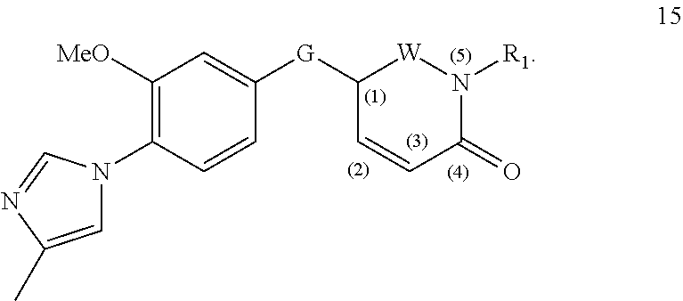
C1=C(C)N=CN1C1=C([MeO])C=C([G]C2C=CC(=O)N([R1])[W]2)C=C1
